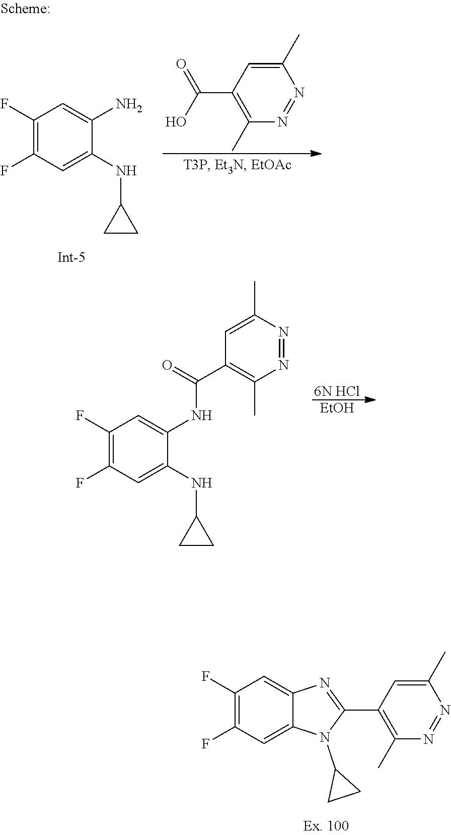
C1(F)=C(F)C=C(NC2CC2)C(NC(C2=C(C)N=NC(C)=C2)=O)=C1.[6N HCl].[EtOH].C1(F)=C(F)C=C2C(=C1)N=C(C1=C(C)N=NC(C)=C1)N2C1CC1.C1(F)=C(F)C=C(NC2CC2)C(N)=C1.C1(C)=CC(C(O)=O)=C(C)N=N1
